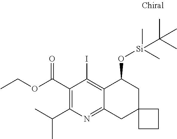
C(C1=C(C(C)C)N=C2C(=C1I)C(O[Si](C)(C)C(C)(C)C)CC1(C2)CCC1)(=O)OCC
